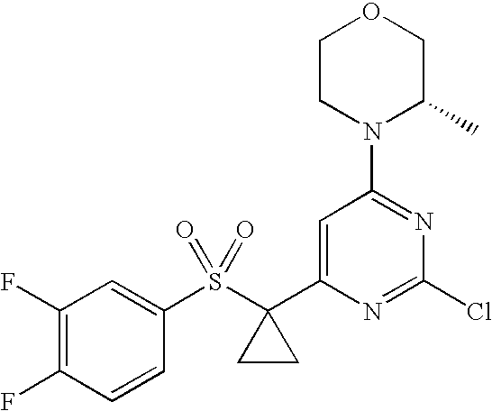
C1(S(C2(C3=CC(N4C(C)COCC4)=NC(Cl)=N3)CC2)(=O)=O)=CC(F)=C(F)C=C1
